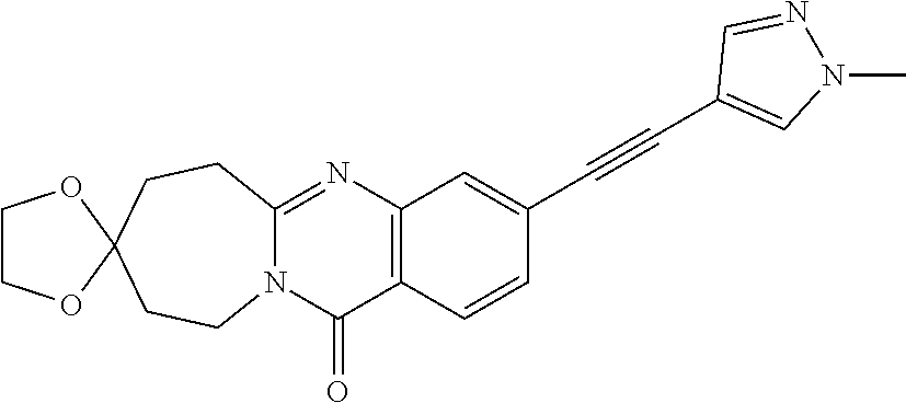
N12C(=NC3=C(C1=O)C=CC(C#CC1=CN(C)N=C1)=C3)CCC1(CC2)OCCO1
